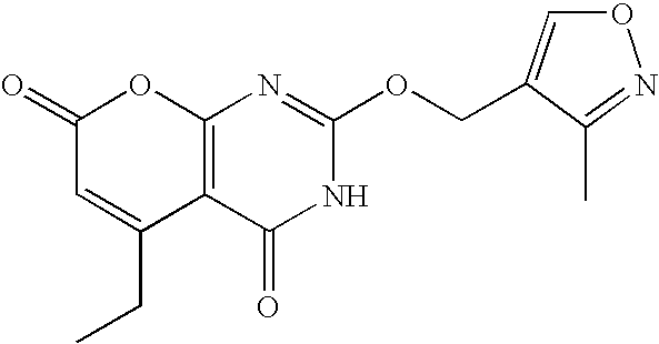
C12=C(C(=O)NC(OCC3=CON=C3C)=N1)C(CC)=CC(=O)O2
